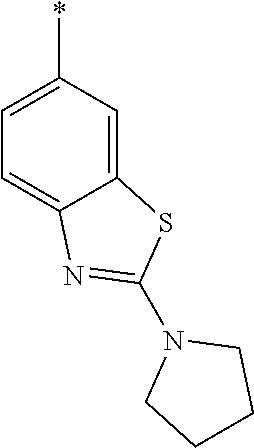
C12=CC(*)=CC=C1N=C(N1CCCC1)S2
